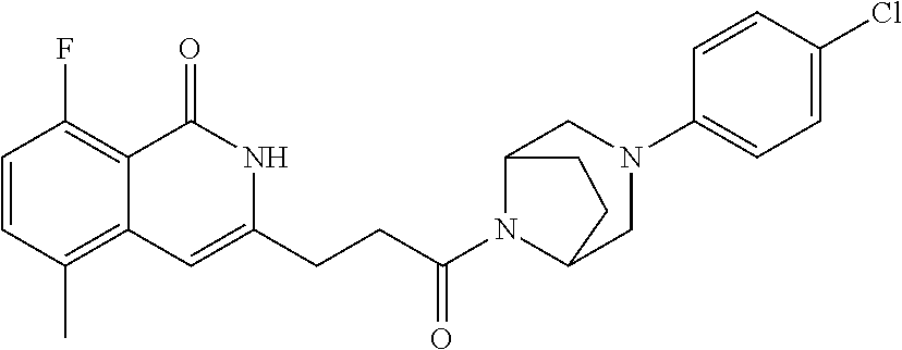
C1=CC(C)=C2C(=C1F)C(=O)NC(CCC(N1C3CN(C4=CC=C(Cl)C=C4)CC1CC3)=O)=C2
